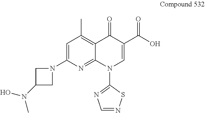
C1=C(N2CC(N(O)C)C2)N=C2C(=C1C)C(=O)C(C(O)=O)=CN2C1=NC=NS1
